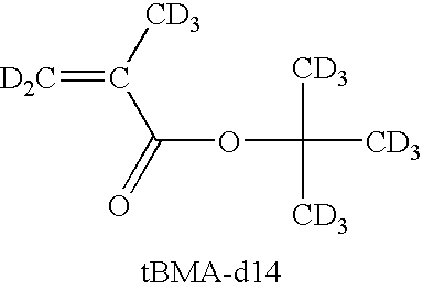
[D2C]=C([CD3])C(OC([CD3])([CD3])[CD3])=O
